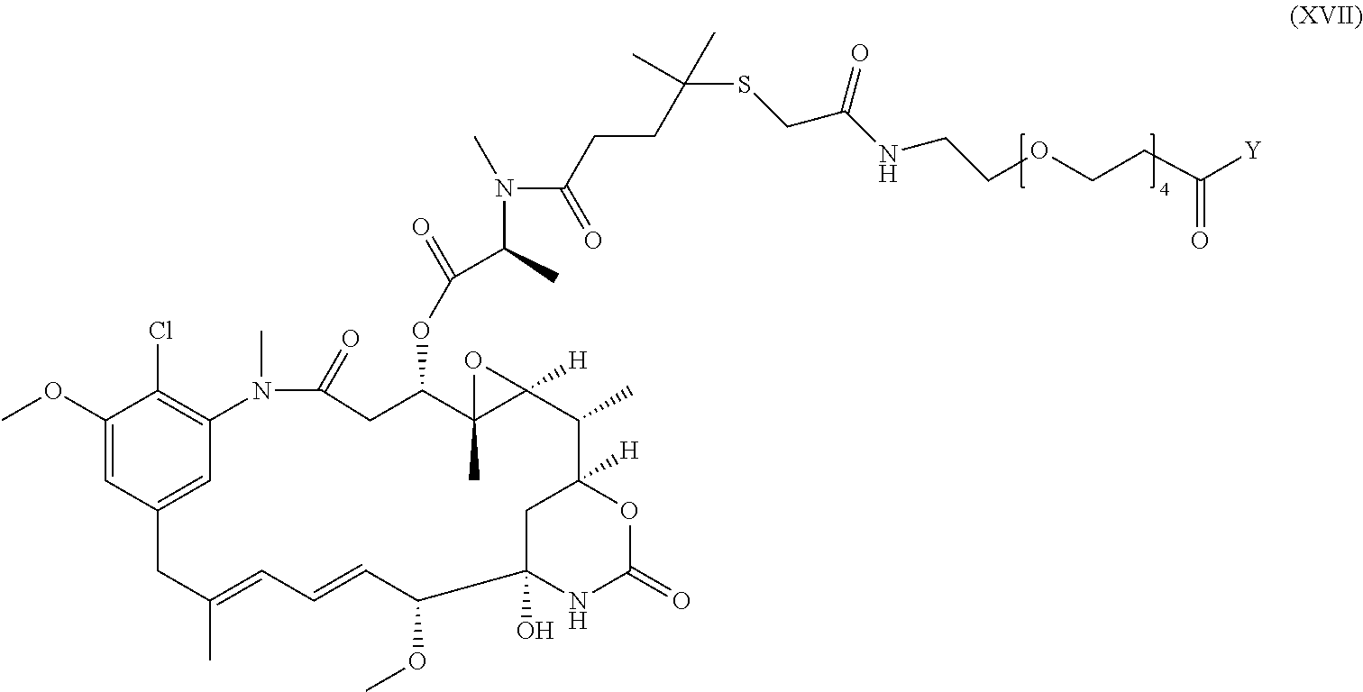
C1(OC)=CC2=CC(=C1Cl)N(C)C(=O)CC(OC(=O)C(C)N(C)C(=O)CCC(C)(C)SCC(=O)NCCOCCC(=O)[Y])C1(C)C([H])(O1)C(C)C1([H])CC(O)(NC(=O)O1)C(OC)C=CC=C(C)C2
